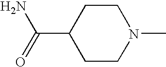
C1CN(C)CCC1C(N)=O
